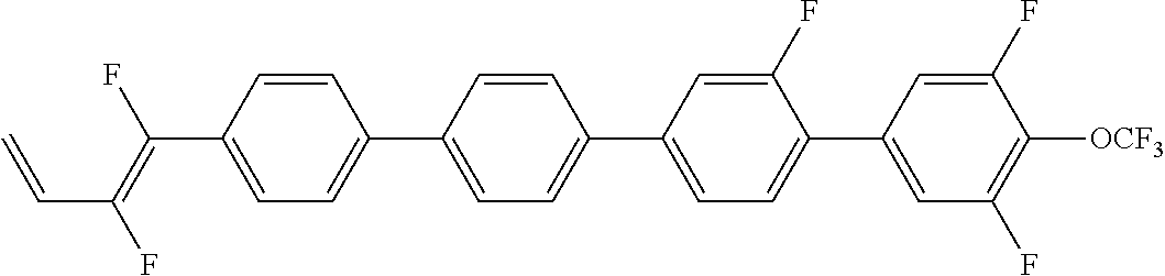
C(C1=CC=C(C2=CC=C(C3=CC=C(C4=CC(F)=C([OCF3])C(F)=C4)C(F)=C3)C=C2)C=C1)(=C(F)C=C)F
